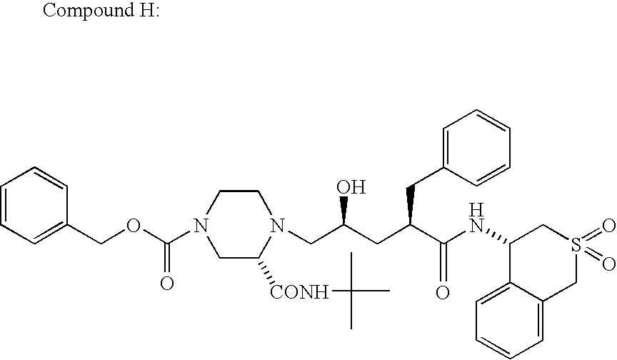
C1=CC=C(COC(N2CC([CONH]C(C)(C)C)N(CC(CC(C(NC3C4=CC=CC=C4CS(=O)(=O)C3)=O)CC3=CC=CC=C3)O)CC2)=O)C=C1
